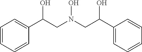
C1=CC=CC(C(CN(CC(C2=CC=CC=C2)O)O)O)=C1
